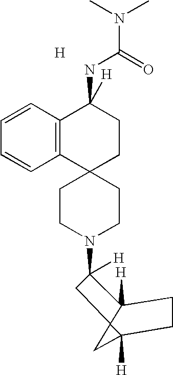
C1CN(C2([H])C3([H])C4(C([H])(C4)CC3)C2)CCC12CCC(NC(=O)N(C)C)([H])C1=C2C=CC=C1.[H]
